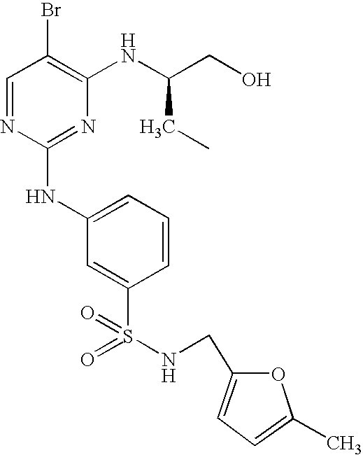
C1=NC(NC2=CC=CC(S(=O)(=O)NCC3=CC=C(C)O3)=C2)=NC(NC(CO)CC)=C1Br
